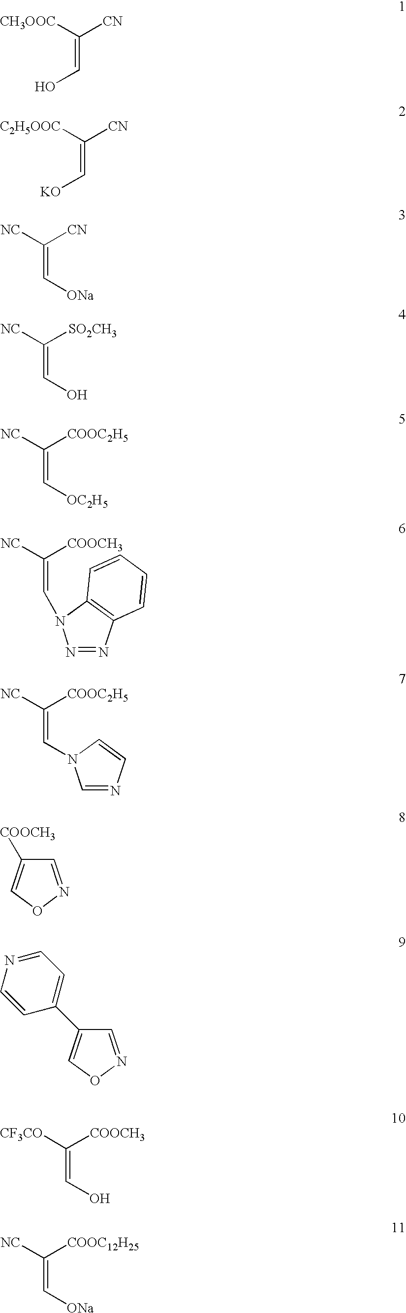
C(=C([CH3OOC])[CN])O.C(=C([C2H5OOC])[CN])[KO].C(=C([NC])[CN])[ONa].C(=C([NC])[SO2CH3])O.C(=C([NC])[COOC2H5])[OC2H5].C(=C([NC])[COOCH3])N1N=NC2=C1C=CC=C2.C(=C([NC])[COOC2H5])N1C=NC=C1.C1=NOC=C1[COOCH3].C1=NOC=C1C1=CC=NC=C1.[CF3CO]C([COOCH3])=CO.[NC]C([COOC12H25])=C[ONa]
